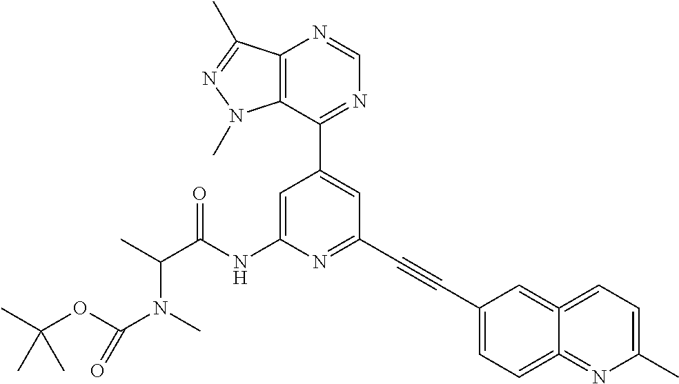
C1(C2=CC(C#CC3=CC=C4=NC(C)=CC=C4=C3)=NC(NC(C(C)N(C)C(OC(C)(C)C)=O)=O)=C2)=NC=NC2=C1N(C)N=C2C
